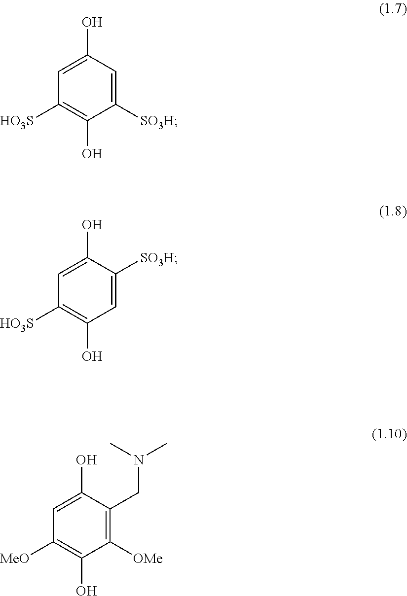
C1([SO3H])=CC(O)=CC([HO3S])=C1O.C1=C([SO3H])C(O)=CC([HO3S])=C1O.C1([OMe])=C(CN(C)C)C(O)=CC([MeO])=C1O
